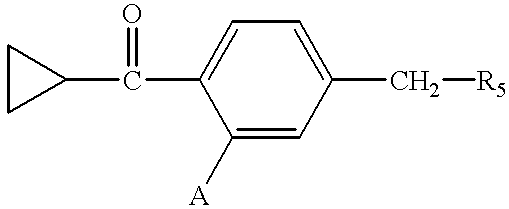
C1([A])=CC(C[R5])=CC=C1C(=O)C1CC1
